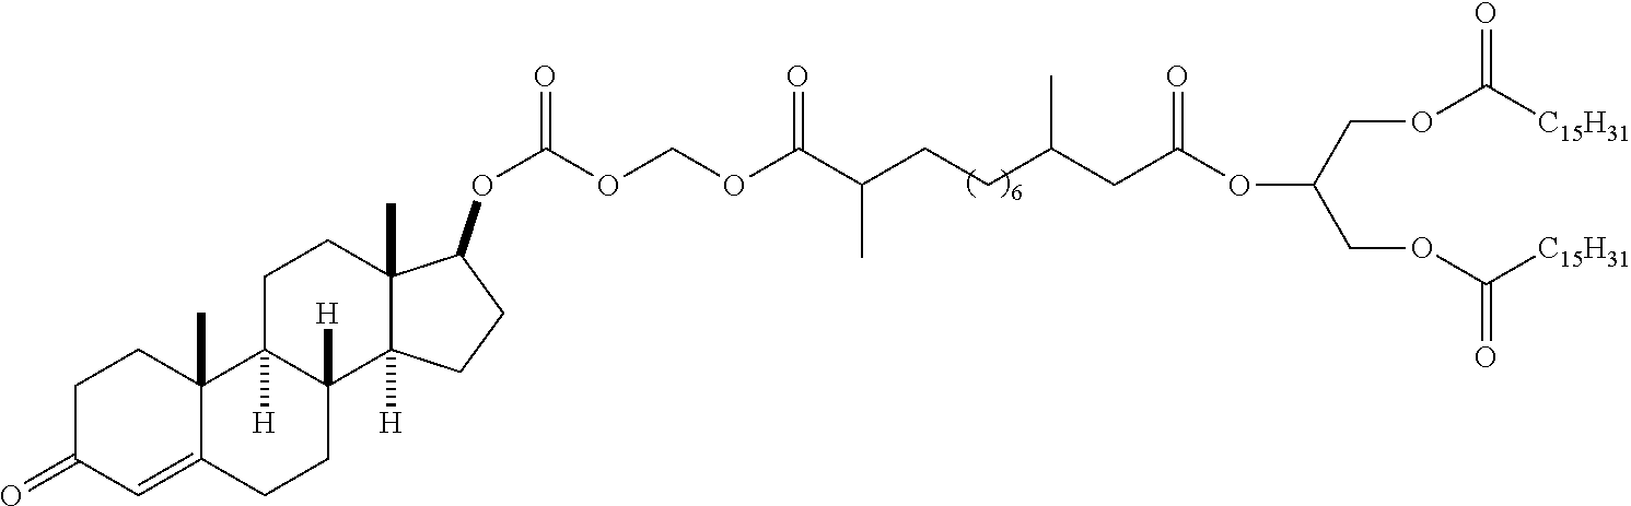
C(COC([C15H31])=O)(COC([C15H31])=O)OC(=O)CC(CCC(C(OCOC(OC1C2(C)C([H])(C3([H])CCC4=CC(=O)CCC4(C)C3([H])CC2)CC1)=O)=O)C)C
